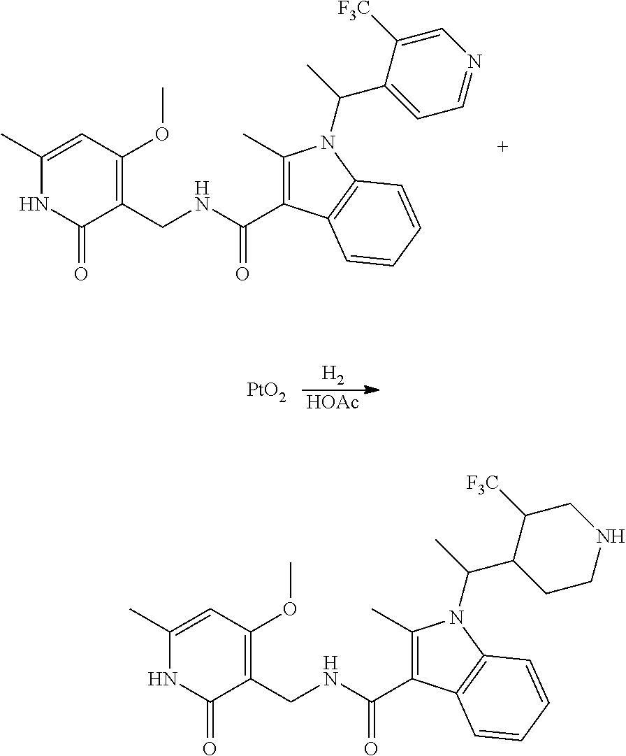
C1(C)=CC(OC)=C(CNC(C2=C(C)N(C(C)C3=CC=NC=C3[F3C])C3=C2C=CC=C3)=O)C(=O)N1.[PtO2].[H2].[HOAc].C1(C)=CC(OC)=C(CNC(C2=C(C)N(C(C)C3CCNCC3[F3C])C3=C2C=CC=C3)=O)C(=O)N1
